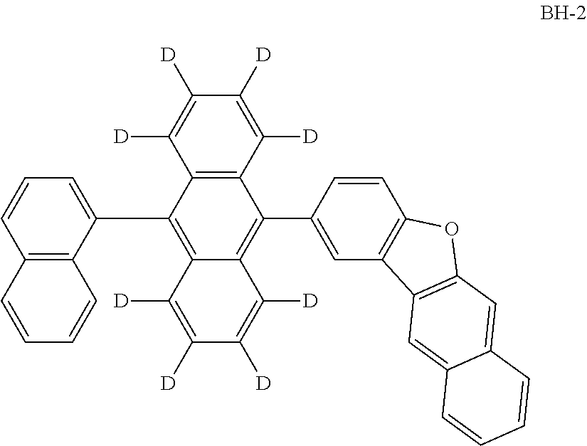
C1=CC2=C(C(C3=C4C(=C(C5=CC6=C(C=C5)OC5=C6C=C6C(=C5)C=CC=C6)C5=C3C([D])=C([D])C([D])=C5[D])C([D])=C([D])C([D])=C4[D])=C1)C=CC=C2
